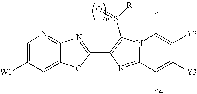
C1=C([W1])C=C2C(=N1)N=C(C1=C(S([R1])=O)N3C(=N1)C([Y4])=C([Y3])C([Y2])=C3[Y1])O2
